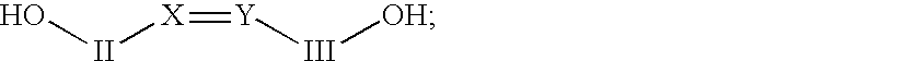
O[II][X]=[Y][III][OH]
